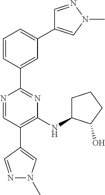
C1=C(C2=NC(NC3CCCC3O)=C(C3=CN(C)N=C3)C=N2)C=CC=C1C1=CN(C)N=C1
